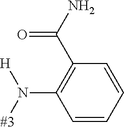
[#3]N([H])C1=C(C(N)=O)C=CC=C1
